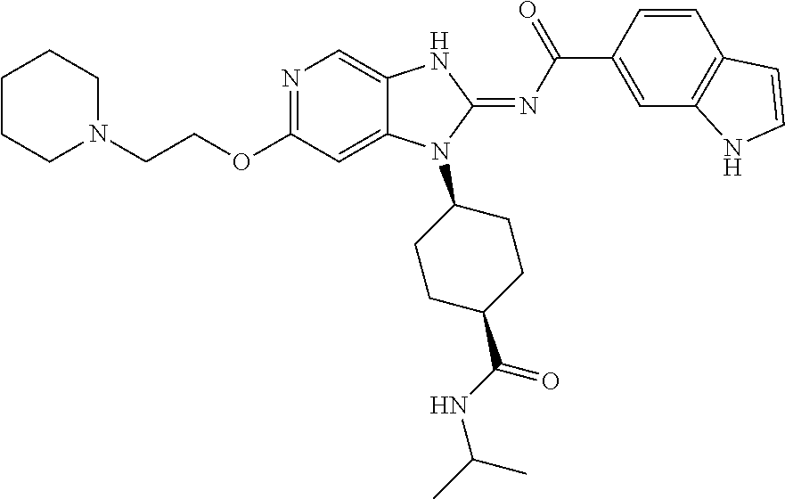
C(COC1=NC=C2C(=C1)N(C1CCC(C(NC(C)C)=O)CC1)C(=NC(C1=CC3=C(C=C1)C=CN3)=O)N2)N1CCCCC1
